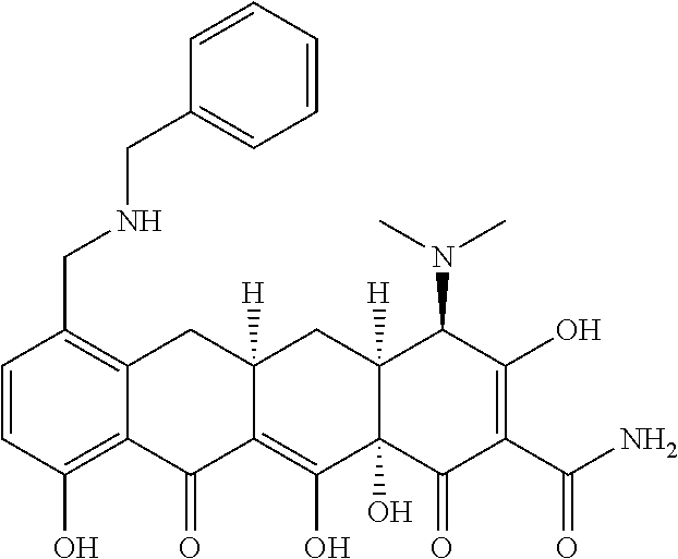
C1=CC(O)=C2C(=C1CNCC1=CC=CC=C1)CC1([H])C(=C(O)C3(O)C([H])(C1)C(N(C)C)C(O)=C(C(N)=O)C3=O)C2=O
